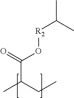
C(C(C)CC)(=O)O[R2]C(C)C
